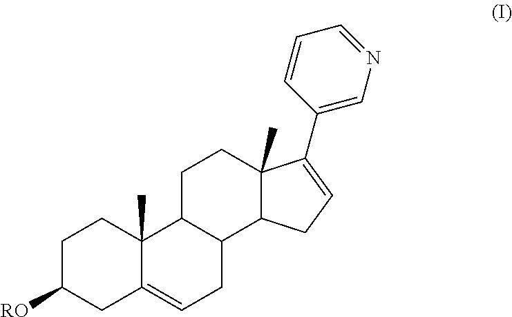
C1C([RO])CC2=CCC3C(C2(C)C1)CCC1(C)C3CC=C1C1=CN=CC=C1
